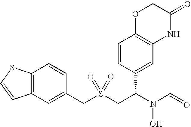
C(S(CC(N(C=O)O)C1=CC2=C(C=C1)OCC(=O)N2)(=O)=O)C1=CC2=C(C=C1)SC=C2
